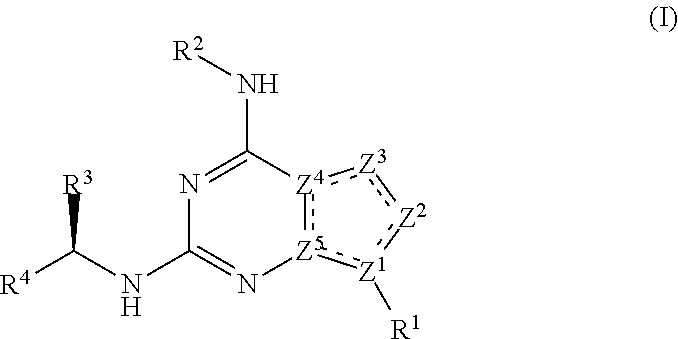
N(C1=NC(NC([R4])[R3])=N[Z5]2:[Z4]1:[Z3]:[Z2]:[Z1]:2[R1])[R2]
